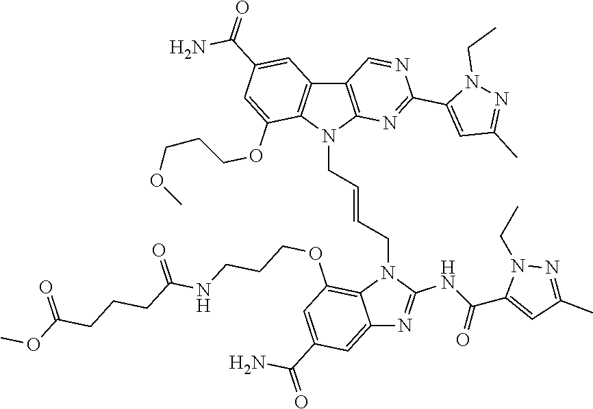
N1(CC)C(C(=O)NC2=NC3=CC(C(N)=O)=CC(OCCCNC(CCCC(OC)=O)=O)=C3N2CC=CCN2C3=C(C=C(C(N)=O)C=C3OCCCOC)C3=C2N=C(C2=CC(C)=NN2CC)N=C3)=CC(C)=N1
